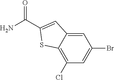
C1=C2C(=C(Cl)C=C1Br)SC(C(N)=O)=C2
